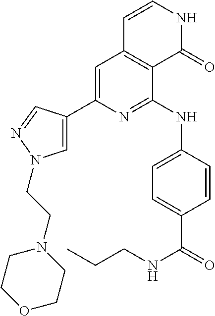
C1=C(C2=CN(CCN3CCOCC3)N=C2)N=C(NC2=CC=C(C(NCCC)=O)C=C2)C2=C1C=CNC2=O
